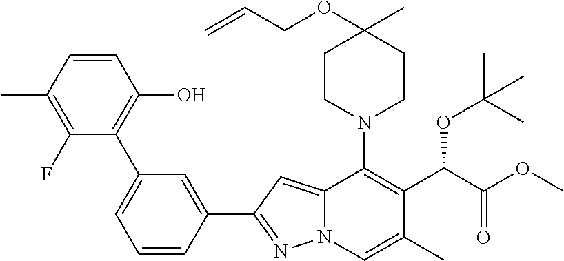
C1=CC(C)=C(F)C(C2=CC=CC(C3=NN4C(=C3)C(N3CCC(C)(OCC=C)CC3)=C(C(C(OC)=O)OC(C)(C)C)C(C)=C4)=C2)=C1O
